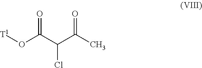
[T1]OC(C(C(C)=O)Cl)=O
